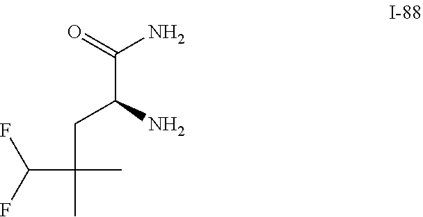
C(C(CC(C(F)F)(C)C)N)(N)=O
